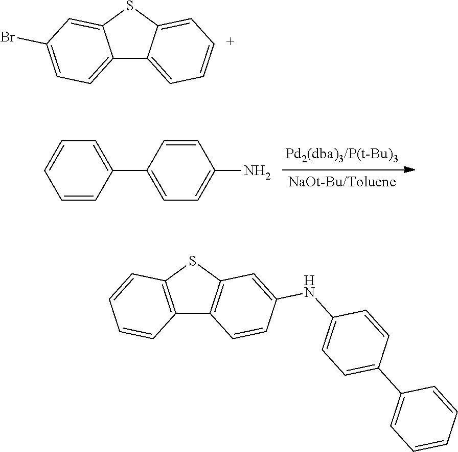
C1=C(C2=CC=C(N)C=C2)C=CC=C1.C12=CC=C(Br)C=C1SC1=C[C+]=CC=C21.C12=C(SC3=C1C=CC(NC1=CC=C(C4=CC=CC=C4)C=C1)=C3)C=CC=C2
